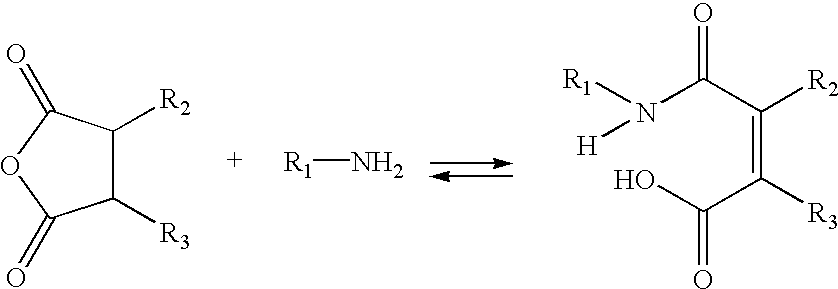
C1([R3])C([R2])C(=O)OC1=O.[R1]N.N(C(C(=C(C(O)=O)[R3])[R2])=O)([H])[R1]
